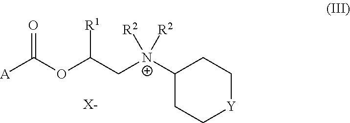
C1([N+](CC(OC([A])=O)[R1])([R2])[R2])CC[Y]CC1.[X-]
